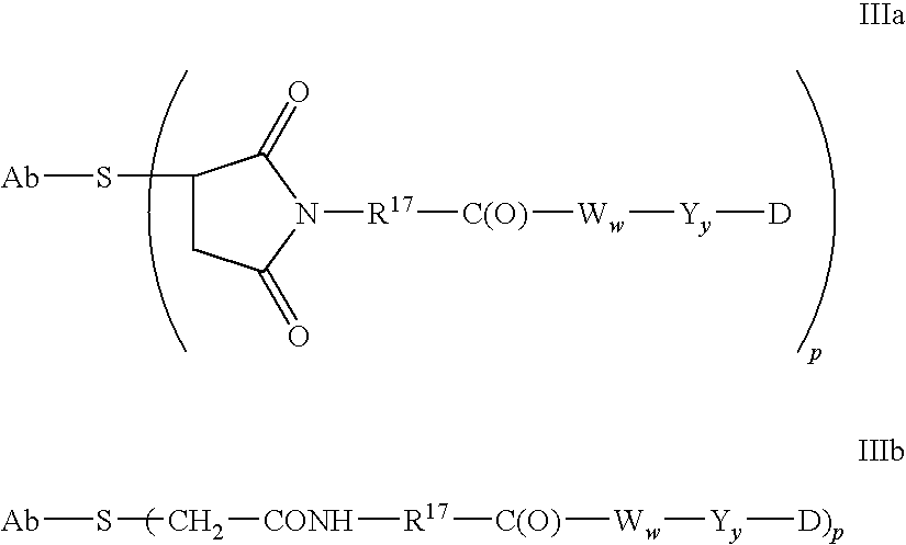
C1(S[Ab])CC(=O)N([R17][C(O)][Ww][Yy][D])C1=O.[Ab]SC[CONH][R17][C(O)][Ww][Yy][D)p]
